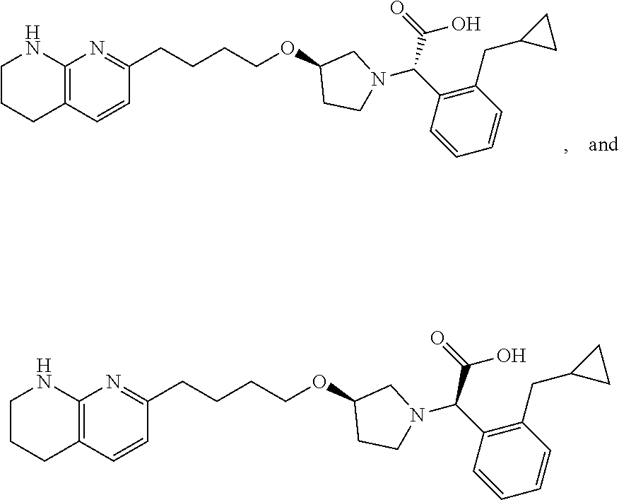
C1CCC2=C(N1)N=C(CCCCOC1CCN(C(C3=C(CC4CC4)C=CC=C3)C(=O)O)C1)C=C2.C1CCC2=C(N1)N=C(CCCCOC1CCN(C(C3=C(CC4CC4)C=CC=C3)C(=O)O)C1)C=C2
